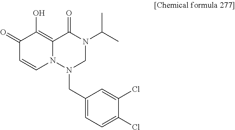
C(N1CN(C(C)C)C(=O)C2=C(O)C(=O)C=CN12)C1=CC=C(Cl)C(Cl)=C1
